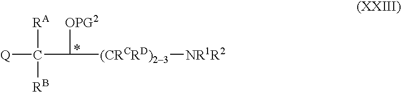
[Q]C(C([(CRCRD)23][NR1R2])[OPG2])([RA])[RB]
